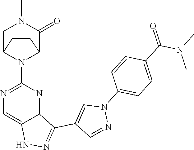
N1C2=CN=C(N3C4C(=O)N(C)CC3CC4)N=C2C(C2=CN(C3=CC=C(C(=O)N(C)C)C=C3)N=C2)=N1
